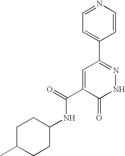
C1=C(C2=NNC(=O)C(C(=O)NC3CCC(C)CC3)=C2)C=CN=C1
